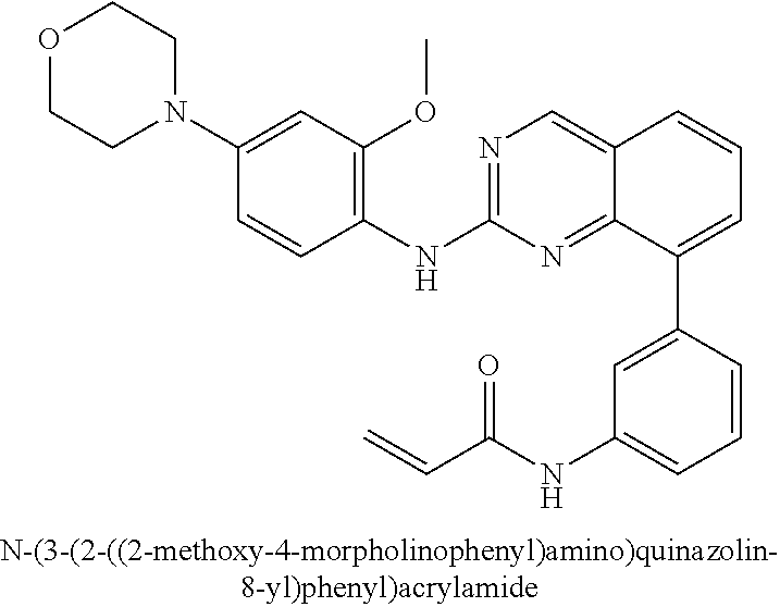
N1=C(NC2=C(OC)C=C(N3CCOCC3)C=C2)N=C2C(=C1)C=CC=C2C1=CC(NC(C=C)=O)=CC=C1
